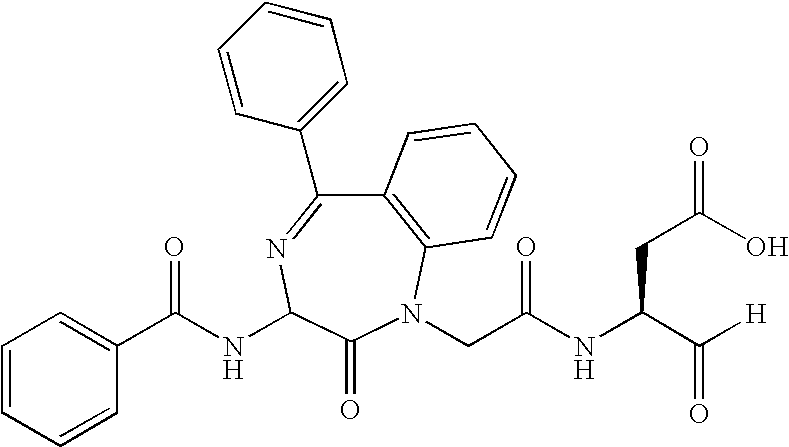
C1(C(NC2N=C(C3=CC=CC=C3)C3=C(N(CC(NC(C([H])=O)CC(=O)O)=O)C2=O)C=CC=C3)=O)=CC=CC=C1
